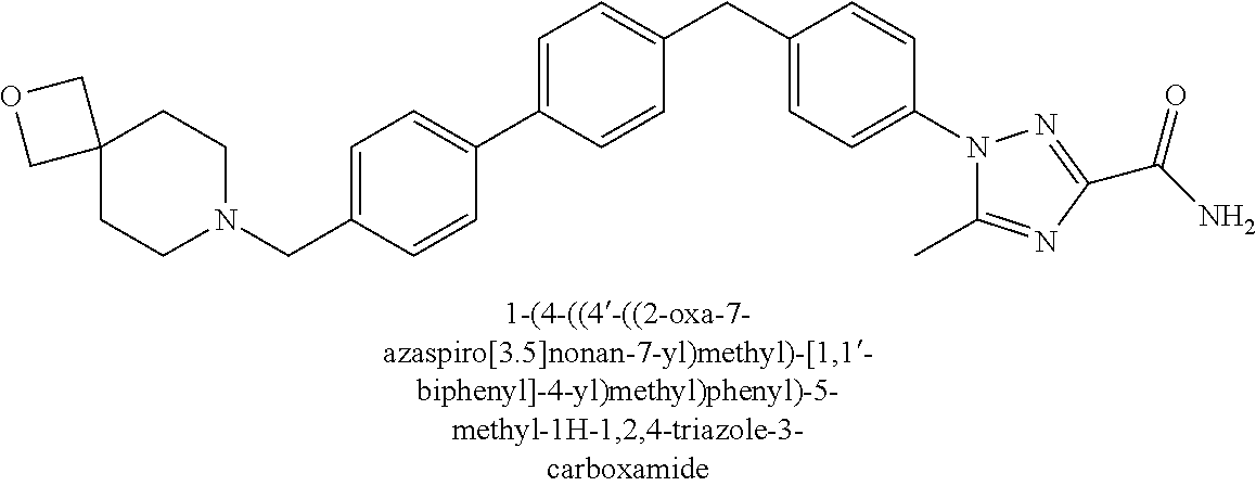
C1=C(C2=CC=C(CN3CCC4(CC3)COC4)C=C2)C=CC(CC2=CC=C(N3C(C)=NC(C(N)=O)=N3)C=C2)=C1
